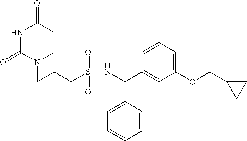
N1C(=O)N(CCCS(NC(C2=CC(OCC3CC3)=CC=C2)C2=CC=CC=C2)(=O)=O)C=CC1=O
